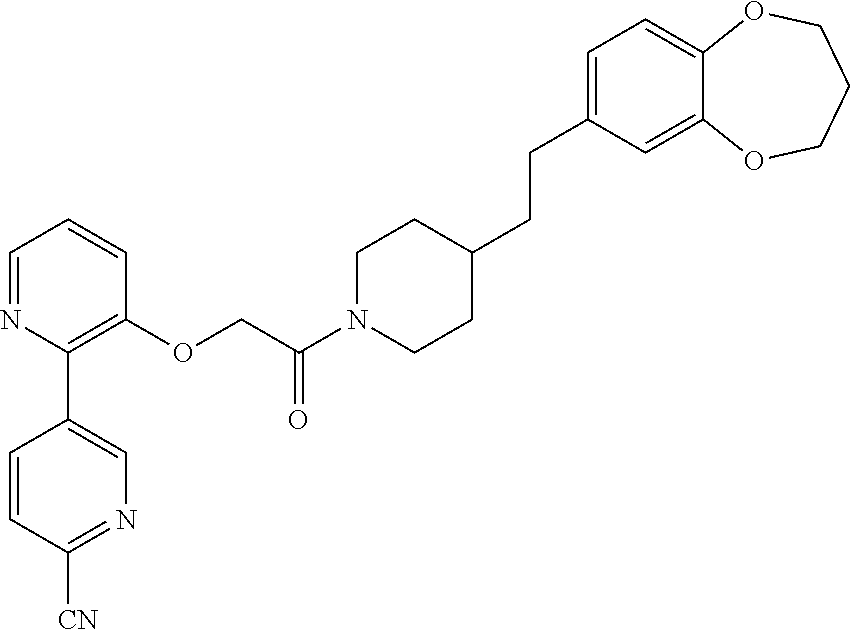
C1=NC(C2=CN=C([CN])C=C2)=C(OCC(N2CCC(CCC3=CC=C4C(=C3)OCCCO4)CC2)=O)C=C1
